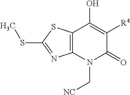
C12=C(N(C[NC])C(=O)C([R4])=C1O)N=C(SC)S2
